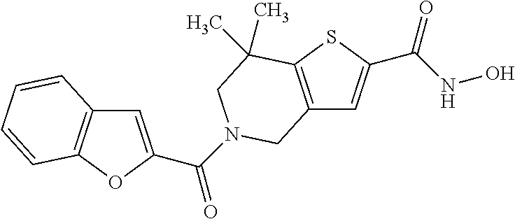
C12=C(SC(C(NO)=O)=C1)C(C)(C)CN(C(=O)C1=CC3=C(O1)C=CC=C3)C2
